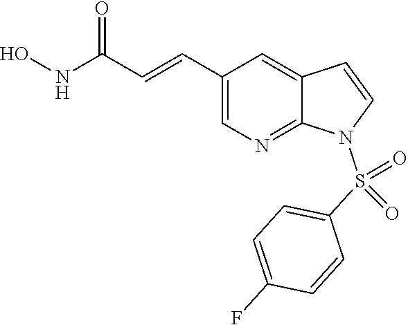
C1(C=CC(NO)=O)=CN=C2C(=C1)C=CN2S(C1=CC=C(F)C=C1)(=O)=O
